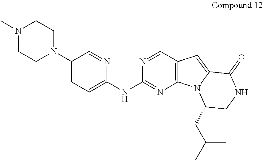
C1(N2CCN(C)CC2)=CC=C(NC2=NC3=C(C=N2)C=C2N3C(CC(C)C)CNC2=O)N=C1
